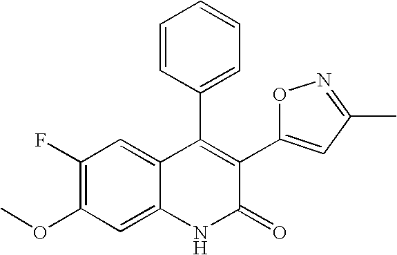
C1(F)=C(OC)C=C2C(=C1)C(C1=CC=CC=C1)=C(C1=CC(C)=NO1)C(=O)N2
